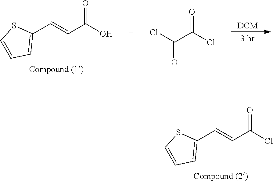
C(=CC(Cl)=O)C1=CC=CS1.[DCM].C(=CC(O)=O)C1=CC=CS1.ClC(C(Cl)=O)=O
